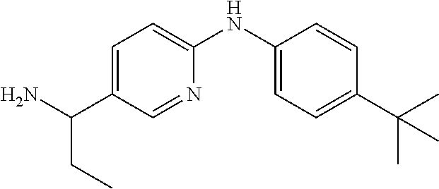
C1=C(C(N)CC)C=NC(NC2=CC=C(C(C)(C)C)C=C2)=C1
